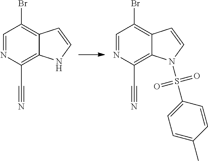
C1=NC(C#N)=C2C(=C1Br)C=CN2.C1=NC(C#N)=C2C(=C1Br)C=CN2S(C1=CC=C(C)C=C1)(=O)=O
